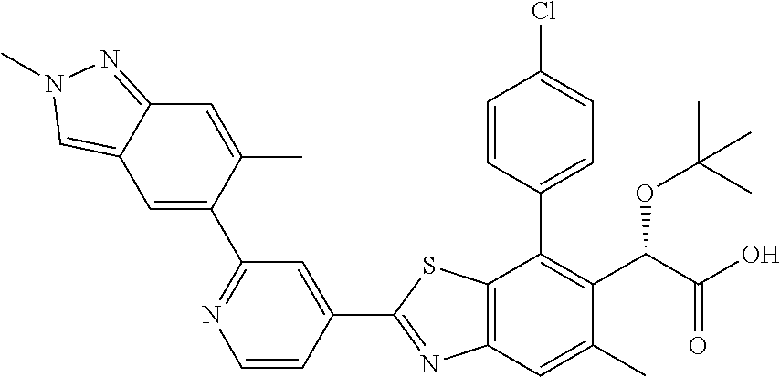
C1=CC(C2=C(C(OC(C)(C)C)C(=O)O)C(C)=CC3=C2SC(C2=CC(C4=CC5=CN(C)N=C5C=C4C)=NC=C2)=N3)=CC=C1Cl
